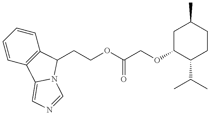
C1=CC=CC2=C1C1=CN=CN1C2CCOC(COC1C(C(C)C)CCC(C)C1)=O
